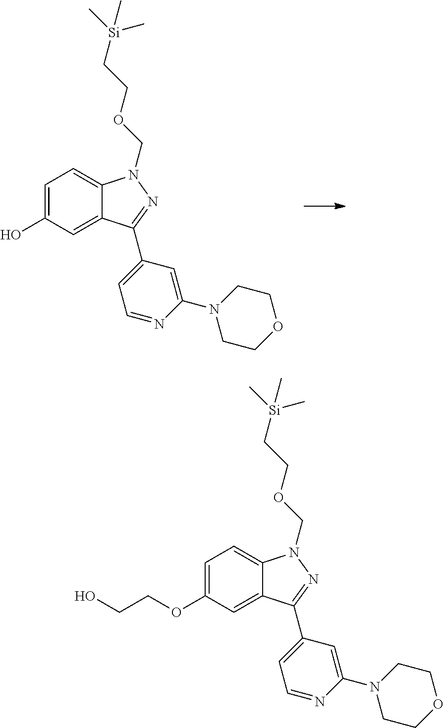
C1=C(O)C=C2C(=C1)N(COCC[Si](C)(C)C)N=C2C1=CC=NC(N2CCOCC2)=C1.C1=C(OCCO)C=C2C(=C1)N(COCC[Si](C)(C)C)N=C2C1=CC=NC(N2CCOCC2)=C1
